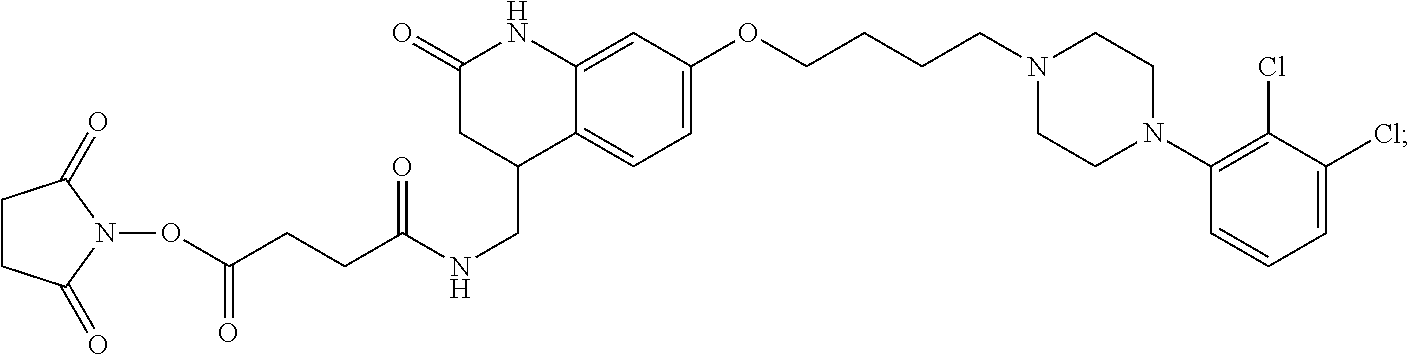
C1=C(OCCCCN2CCN(C3=C(Cl)C(Cl)=CC=C3)CC2)C=C2C(=C1)C(CNC(CCC(ON1C(=O)CCC1=O)=O)=O)CC(=O)N2
